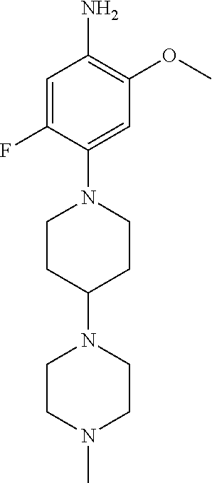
C1=C(F)C(N2CCC(N3CCN(C)CC3)CC2)=CC(OC)=C1N
